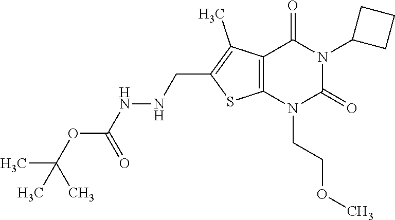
C12=C(N(CCOC)C(=O)N(C3CCC3)C1=O)SC(CNNC(OC(C)(C)C)=O)=C2C
